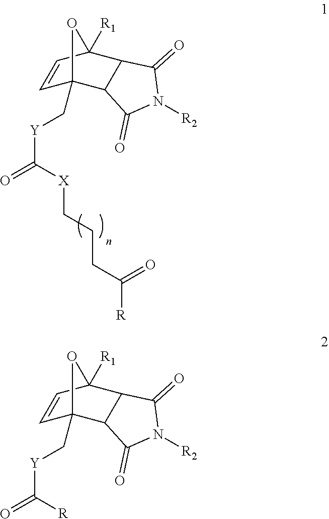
C1=CC2([R1])C3C(C1(C[Y]C(=O)[X]CCCC([R])=O)O2)C(=O)N([R2])C3=O.C1=CC2([R1])C3C(C1(C[Y]C(=O)[R])O2)C(=O)N([R2])C3=O
